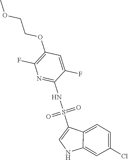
C1(OCCOC)=C(F)N=C(NS(=O)(=O)C2=CNC3=CC(Cl)=CC=C23)C(F)=C1
